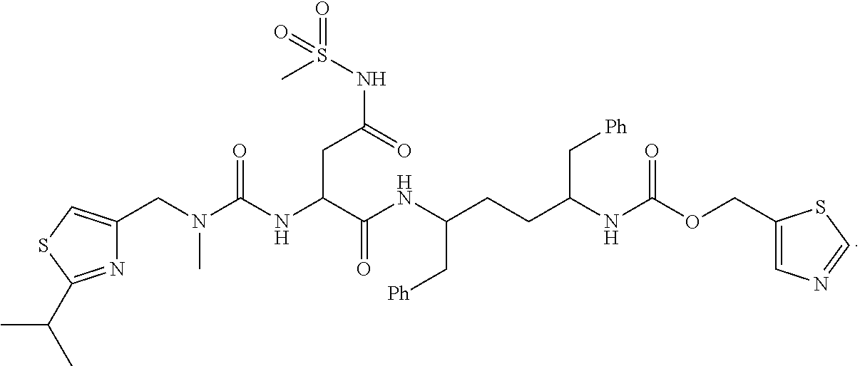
N1=C(C(C)C)SC=C1CN(C)C(NC(C(NC(C[Ph])CCC(NC(OCC1=CN=CS1)=O)C[Ph])=O)CC(NS(C)(=O)=O)=O)=O
